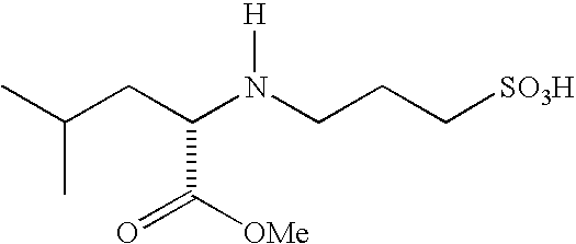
C(CC(N(CCC[SO3H])[H])C([OMe])=O)(C)C
